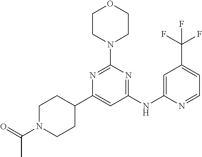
C1(NC2=CC(C(F)(F)F)=CC=N2)=NC(N2CCOCC2)=NC(C2CCN(C(=O)C)CC2)=C1
